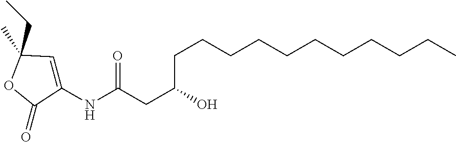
C(CCCCCCCCCC)C(CC(NC1=CC(C)(CC)OC1=O)=O)O
